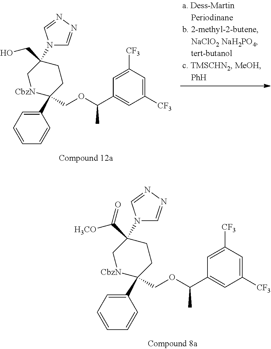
C1(C2(COC(C3=CC([CF3])=CC([CF3])=C3)C)CCC(C([H3CO])=O)(N3C=NN=C3)C[CbzN]2)=CC=CC=C1.C1(C2(COC(C3=CC([CF3])=CC([CF3])=C3)C)CCC(CO)(N3C=NN=C3)C[CbzN]2)=CC=CC=C1
